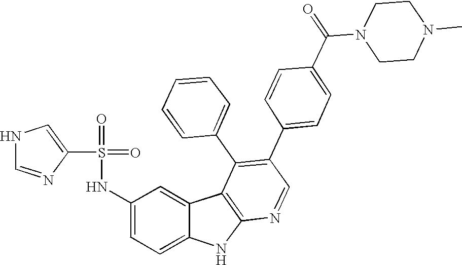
N(C1=CC=C2C(=C1)C1=C(N2)N=CC(C2=CC=C(C(N3CCN(C)CC3)=O)C=C2)=C1C1=CC=CC=C1)S(=O)(=O)C1=CNC=N1
